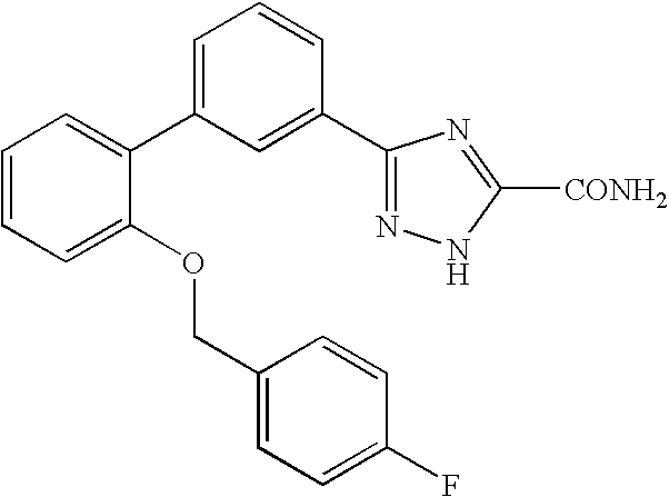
C1(C2=CC=CC(C3=NNC([CONH2])=N3)=C2)=CC=CC=C1OCC1=CC=C(F)C=C1
